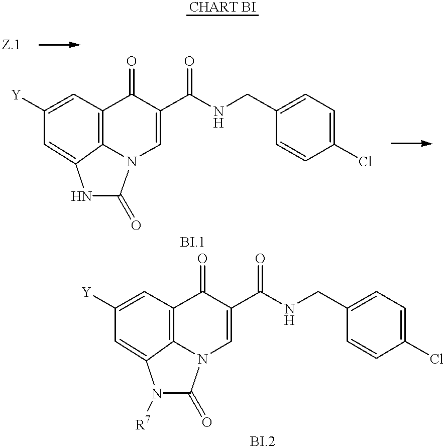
N1C(=O)N2C3=C(C(=O)C(C(NCC4=CC=C(Cl)C=C4)=O)=C2)C=C([Y])C=C13.N1([R7])C(=O)N2C3=C(C(=O)C(C(NCC4=CC=C(Cl)C=C4)=O)=C2)C=C([Y])C=C13
